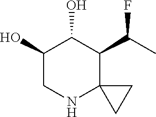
C1(O)CNC2(C(C(C)F)C1O)CC2
